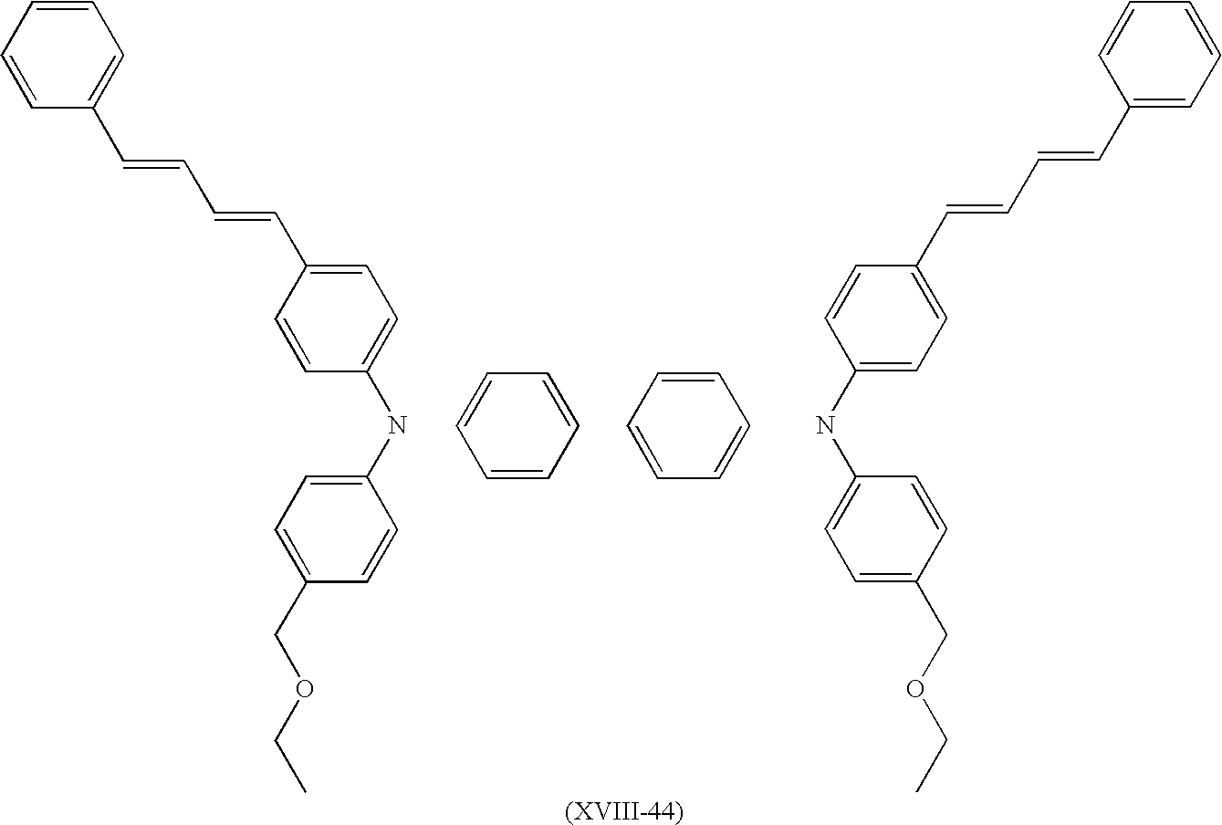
C1=CC=CC=C1C=CC=CC1=CC=C(NC2=CC=C(COCC)C=C2)C=C1.C1=C(C=CC=CC2=CC=C(NC3=CC=C(COCC)C=C3)C=C2)C=CC=C1.C1=CC=CC=C1.C1=CC=CC=C1
